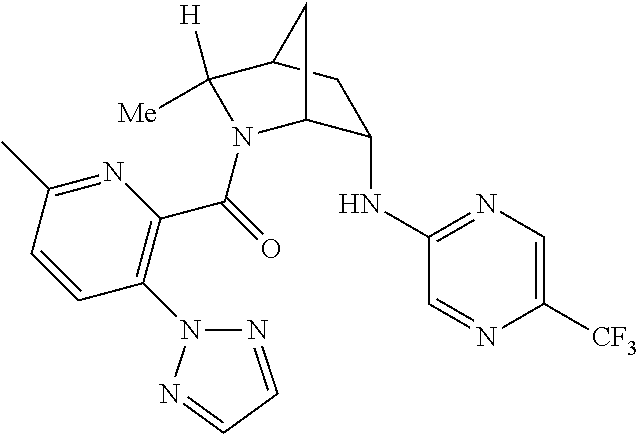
C1(NC2=NC=C([CF3])N=C2)C2N(C(=O)C3=C(N4N=CC=N4)C=CC(C)=N3)C([H])([Me])C(C1)C2
